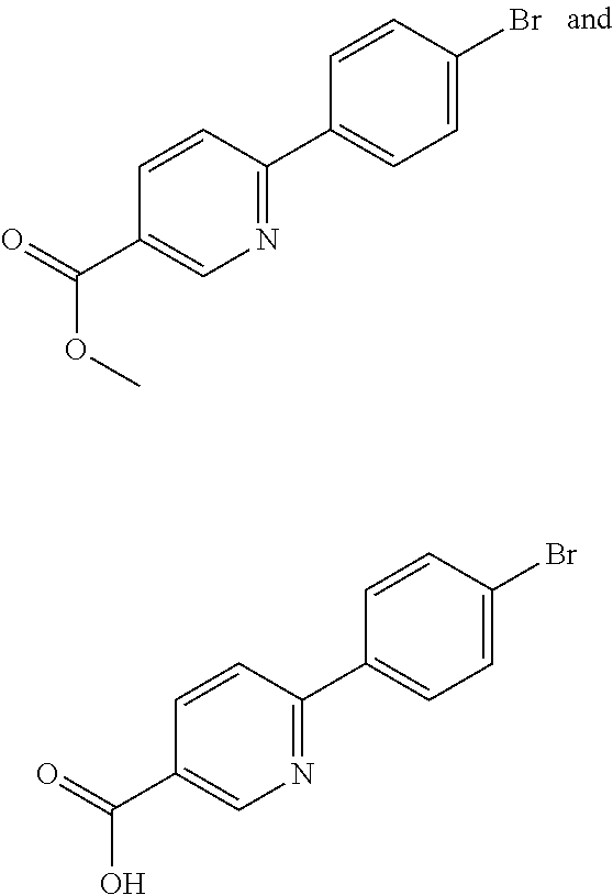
C(C1=CN=C(C2=CC=C(Br)C=C2)C=C1)(OC)=O.C(C1=CN=C(C2=CC=C(Br)C=C2)C=C1)(O)=O
